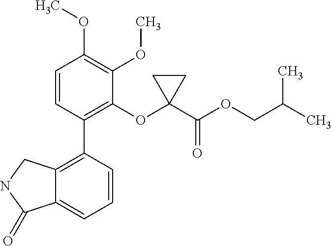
C12=C(C3=C(OC4(C(OCC(C)C)=O)CC4)C(OC)=C(OC)C=C3)C=CC=C1C(=O)NC2
